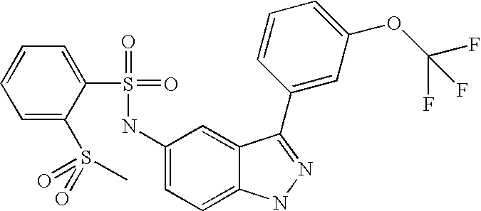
C1=CC=C(S(=O)(=O)C)C(S(=O)(=O)NC2=CC=C3C(=C2)C(C2=CC(OC(F)(F)F)=CC=C2)=NN3)=C1
